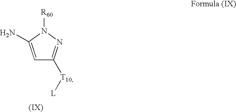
C1=C(N)N([R60])N=C1[T10][L]
